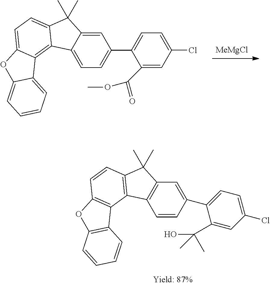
C12=C(C(C)(C)C3=C1C=CC(C1=CC=C(Cl)C=C1C(O)(C)C)=C3)C=CC1=C2C2=C(O1)C=CC=C2.[MeMgCl].C12=C3C(=CC=C1C(C)(C)C1=CC(C4=CC=C(Cl)C=C4C(=O)OC)=CC=C21)OC1=CC=CC=C31
